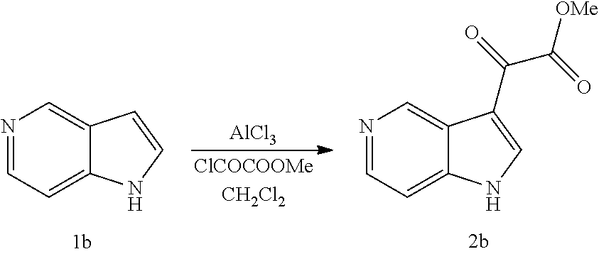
N1=CC=C2C(=C1)C(C(C([OMe])=O)=O)=CN2.N1=CC=C2C(=C1)C=CN2.[AlCl3]
